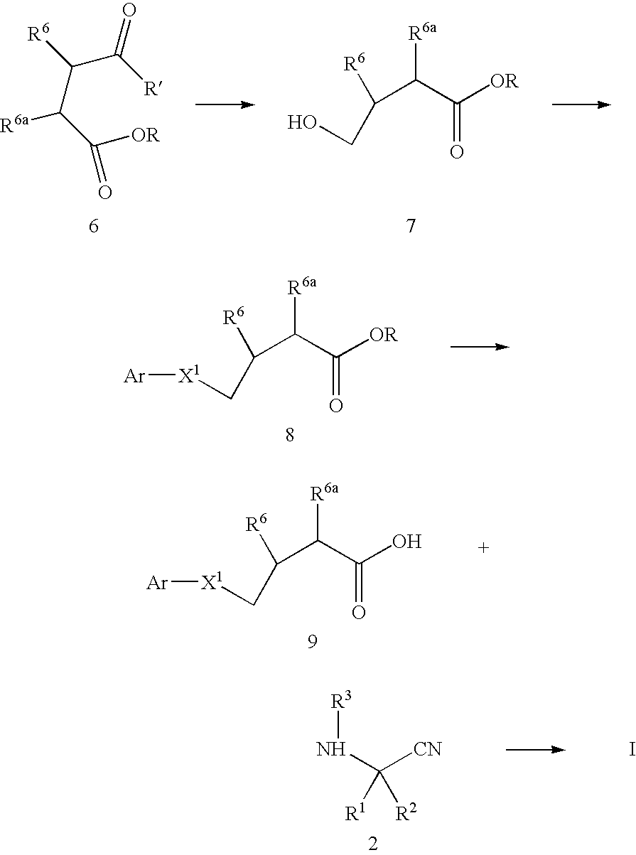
C(C([R6a])C([OR])=O)(C([R])=O)[R6].C(C(C([OR])=O)[R6a])([R6])CO.C(C(C([OR])=O)[R6a])([R6])C[X1][Ar].C(C(C(O)=O)[R6a])([R6])C[X1][Ar].N(C([CN])([R1])[R2])[R3].I
